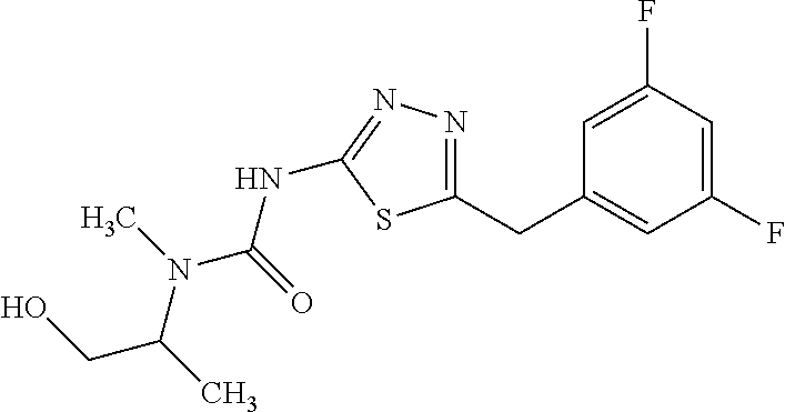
C1=C(F)C=C(F)C=C1CC1=NN=C(NC(=O)N(C)C(C)CO)S1
